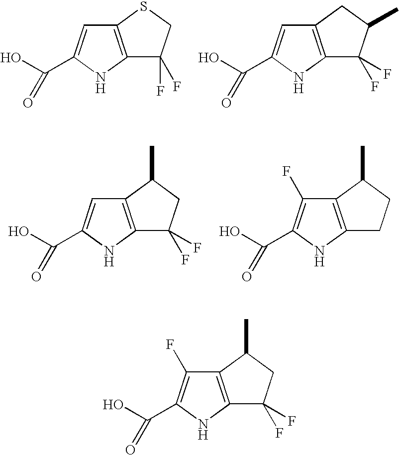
C12=C(NC(C(O)=O)=C1)C(F)(F)CS2.C12=C(NC(C(O)=O)=C1)C(F)(F)C(C)C2.C12=C(NC(C(O)=O)=C1)C(F)(F)CC2C.C12=C(NC(C(O)=O)=C1F)CCC2C.C12=C(NC(C(O)=O)=C1F)C(F)(F)CC2C
